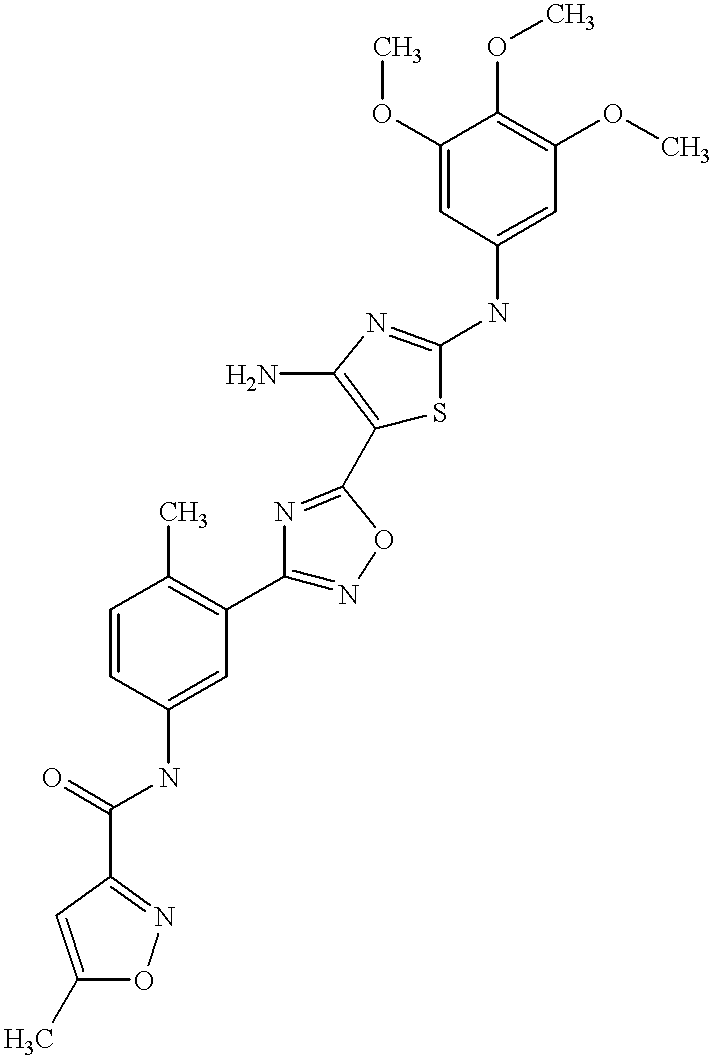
C1(C(=O)NC2=CC(C3=NOC(C4=C(N)N=C(NC5=CC(OC)=C(OC)C(OC)=C5)S4)=N3)=C(C)C=C2)=NOC(C)=C1
